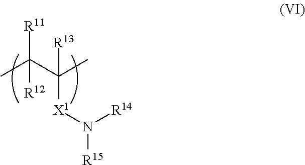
[R11]C(C(C)([X1]N([R15])[R14])[R13])(C)[R12]
